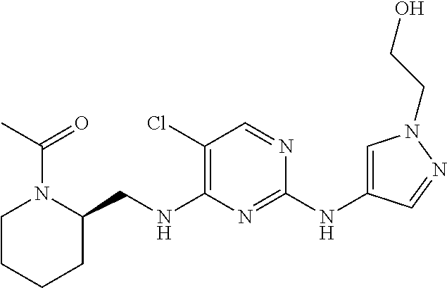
C1(Cl)=C(NCC2N(C(C)=O)CCCC2)N=C(NC2=CN(CCO)N=C2)N=C1
